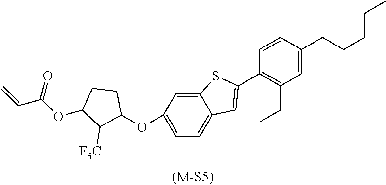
C1=C(OC2C([F3C])C(OC(C=C)=O)CC2)C=C2C(=C1)C=C(C1=C(CC)C=C(CCCCC)C=C1)S2
